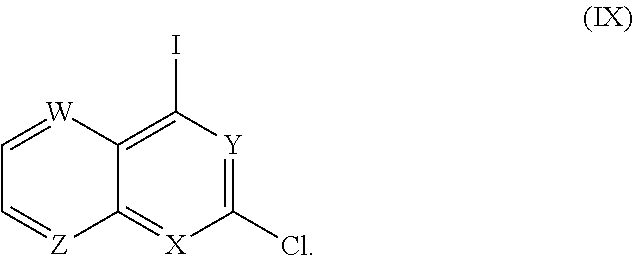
C1=[W]C2=C(I)[Y]=C(Cl)[X]=C2[Z]=C1
